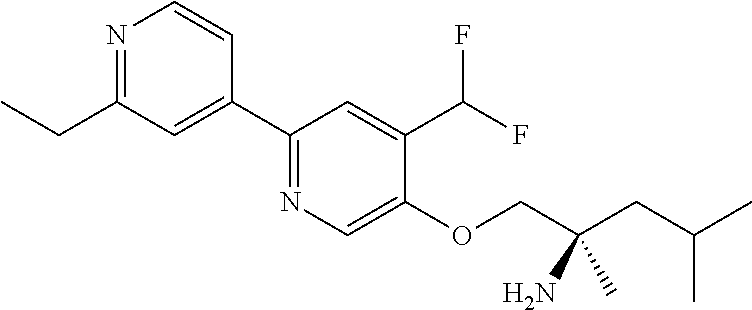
C1(C2=CC(CC)=NC=C2)=NC=C(OCC(CC(C)C)(C)N)C(C(F)F)=C1
